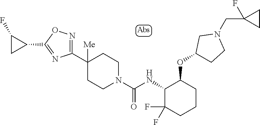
C1([Me])(C2=NOC(C3C(F)C3)=N2)CCN(C(NC2C(F)(F)CCCC2OC2CCN(CC3(F)CC3)C2)=O)CC1
